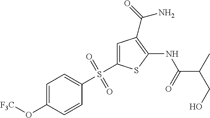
C1(NC(C(CO)C)=O)=C(C(=O)N)C=C(S(C2=CC=C(O[F3C])C=C2)(=O)=O)S1
